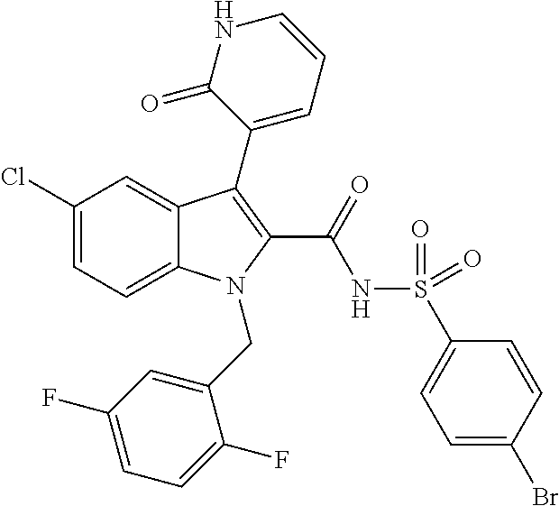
C1(Cl)=CC=C2C(=C1)C(C1=CC=CNC1=O)=C(C(=O)NS(=O)(=O)C1=CC=C(Br)C=C1)N2CC1=CC(F)=CC=C1F
